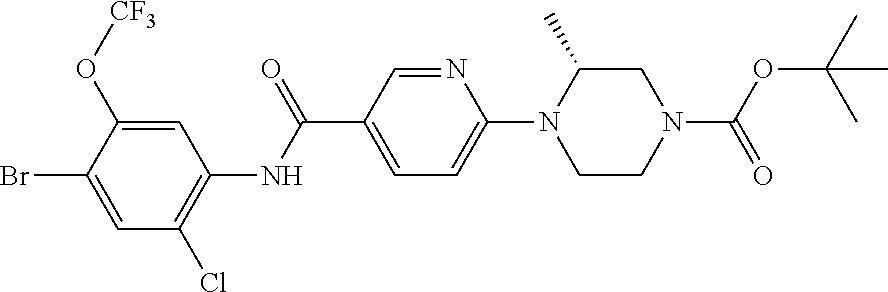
BrC1=CC(Cl)=C(NC(C2=CC=C(N3CCN(C(=O)OC(C)(C)C)CC3C)N=C2)=O)C=C1O[CF3]
